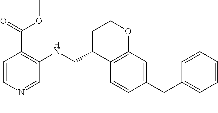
C1=CC(C(C2=CC=CC=C2)C)=CC2=C1C(CNC1=C(C(=O)OC)C=CN=C1)CCO2
